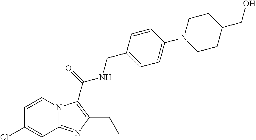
C1=CN2C(=NC(CC)=C2C(NCC2=CC=C(N3CCC(CO)CC3)C=C2)=O)C=C1Cl
